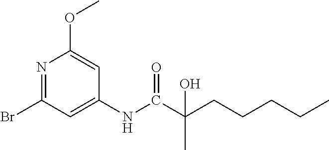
N1=C(Br)C=C(NC(C(CCCCC)(C)O)=O)C=C1OC
